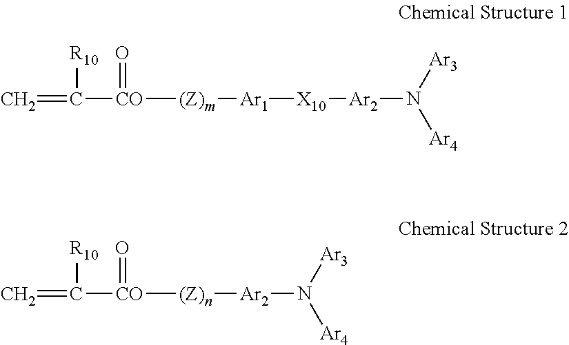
C=C([CO]([(Z)m][Ar1][X10][Ar2]N([Ar4])[Ar3])=O)[R10].C=C([CO]([(Z)n][Ar2]N([Ar4])[Ar3])=O)[R10]
